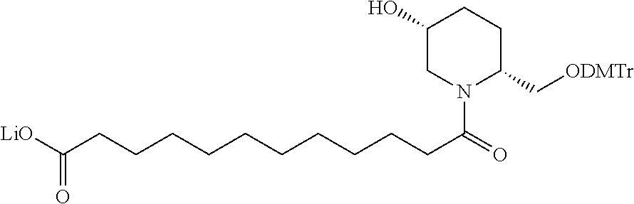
N1(C(=O)CCCCCCCCCCC([LiO])=O)C(C[ODMTr])CCC(O)C1
